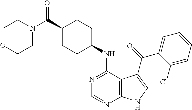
C1(C(N2CCOCC2)=O)CCC(NC2=NC=NC3=C2C(C(=O)C2=CC=CC=C2Cl)=CN3)CC1
